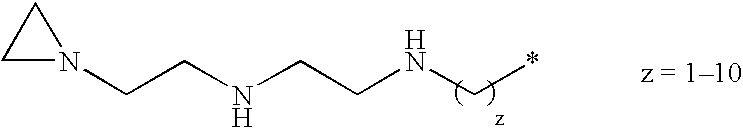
N1(CCNCCNC*)CC1
